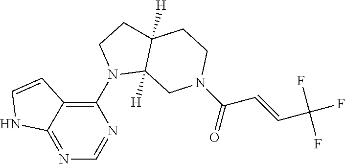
N1=CN=C2C(=C1N1CCC3([H])C1([H])CN(C(C=CC(F)(F)F)=O)CC3)C=CN2
